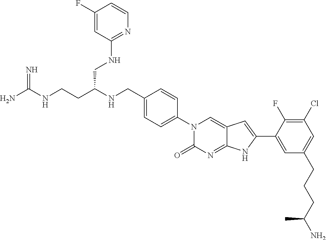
NC(NCCC(NCC1=CC=C(N2C(=O)N=C3C(=C2)C=C(C2=CC(CCCC(N)C)=CC(Cl)=C2F)N3)C=C1)CNC1=NC=CC(F)=C1)=N
